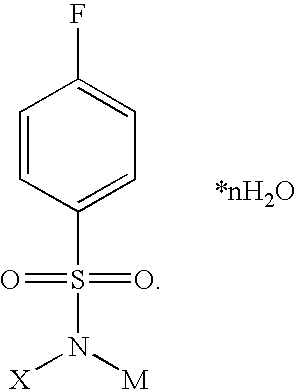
C1=CC(S(N([M])[X])(=O)=O)=CC=C1F
